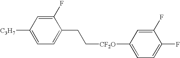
C1=C([C3H7])C=C(F)C(CC[CF2O]C2=CC=C(F)C(F)=C2)=C1
